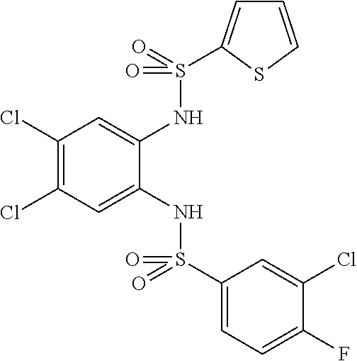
C1(Cl)=C(Cl)C=C(NS(C2=CC=C(F)C(Cl)=C2)(=O)=O)C(NS(=O)(=O)C2=CC=CS2)=C1
